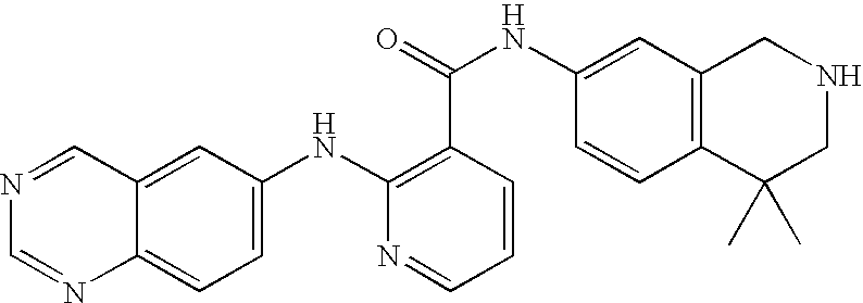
C1=NC=NC2=CC=C(NC3=C(C(=O)NC4=CC5=C(C=C4)C(C)(C)CNC5)C=CC=N3)C=C12
